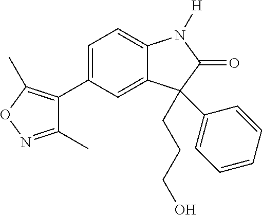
C1(C2=C(C)ON=C2C)=CC=C2C(=C1)C(CCCO)(C1=CC=CC=C1)C(=O)N2[H]
